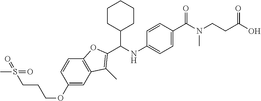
C1(OCCCS(C)(=O)=O)=CC2=C(C=C1)OC(C(NC1=CC=C(C(N(CCC(O)=O)C)=O)C=C1)C1CCCCC1)=C2C
